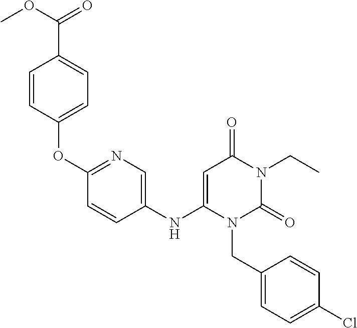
C1(NC2=CC(=O)N(CC)C(=O)N2CC2=CC=C(Cl)C=C2)=CN=C(OC2=CC=C(C(OC)=O)C=C2)C=C1
